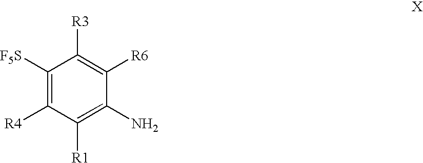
C1([F5S])=C([R4])C([R1])=C(N)C([R6])=C1[R3]
